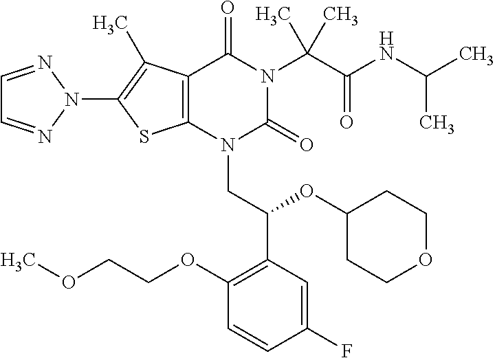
C12=C(C(C)=C(N3N=CC=N3)S1)C(=O)N(C(C(=O)NC(C)C)(C)C)C(=O)N2CC(C1=C(OCCOC)C=CC(F)=C1)OC1CCOCC1
